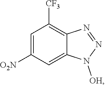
C1=C([O2N])C=C2C(=C1[CF3])N=NN2[OH]
